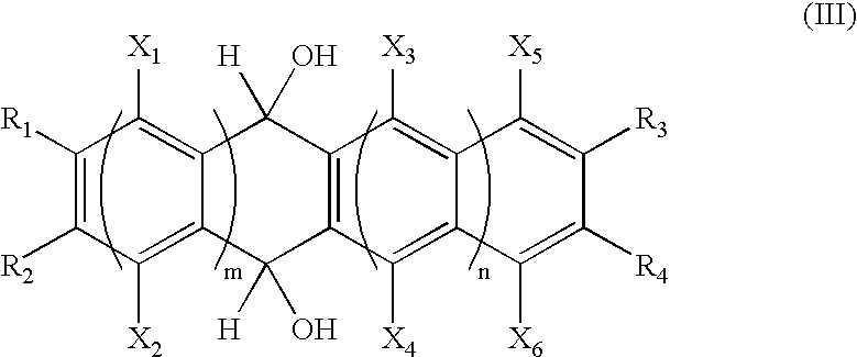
C1([R1])=C([R2])C([X2])=C2C(=C1[X1])C([H])(O)C1=C(C2([H])O)C([X4])=C2C(=C1[X3])C([X5])=C([R3])C([R4])=C2[X6]
